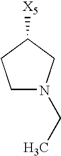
C1N(CC)CC([X5])C1
